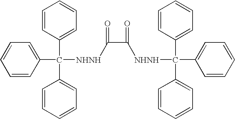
C1(C(C2=CC=CC=C2)([NHNH]C(C([NHNH]C(C2=CC=CC=C2)(C2=CC=CC=C2)C2=CC=CC=C2)=O)=O)C2=CC=CC=C2)=CC=CC=C1
